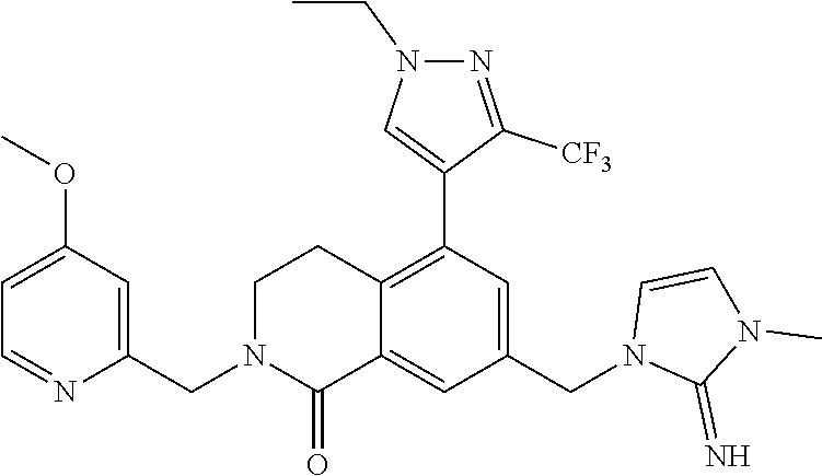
C1=CN(CC2=CC(C3=CN(CC)N=C3[CF3])=C3C(=C2)C(=O)N(CC2=CC(OC)=CC=N2)CC3)C(=N)N1C
